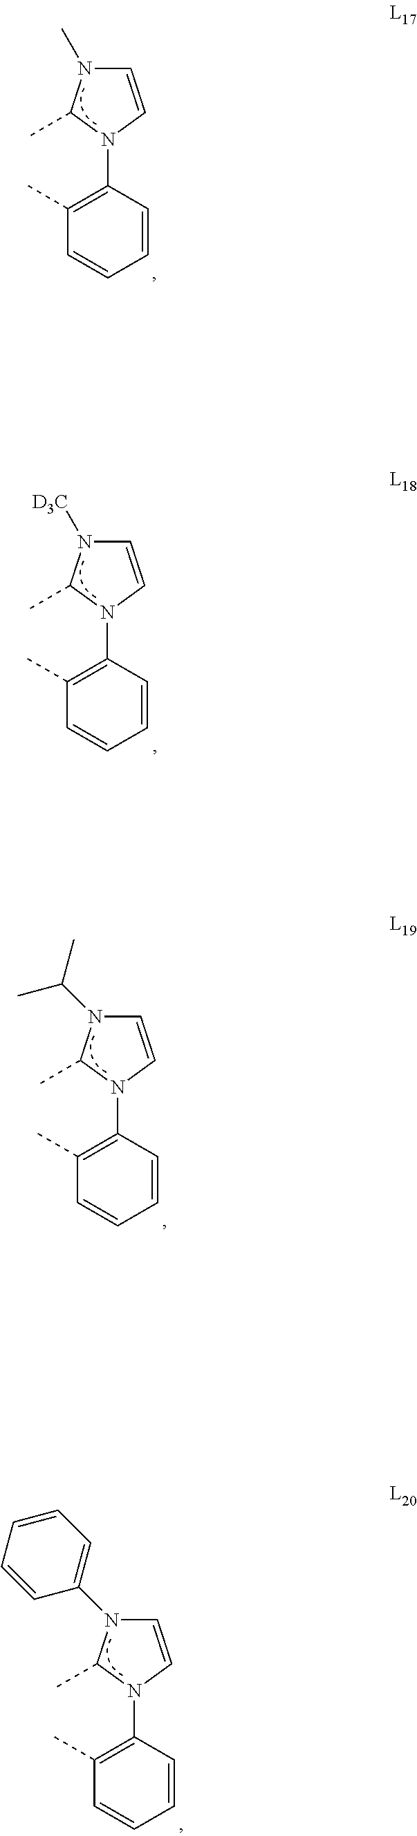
C1(C)=C(N2C=CN(C)C2C)C=CC=C1.C1(C)=C(N2C=CN([D3C])C2C)C=CC=C1.C1(C)=C(N2C=CN(C(C)C)C2C)C=CC=C1.C1(C)=C(N2C=CN(C3=CC=CC=C3)C2C)C=CC=C1
